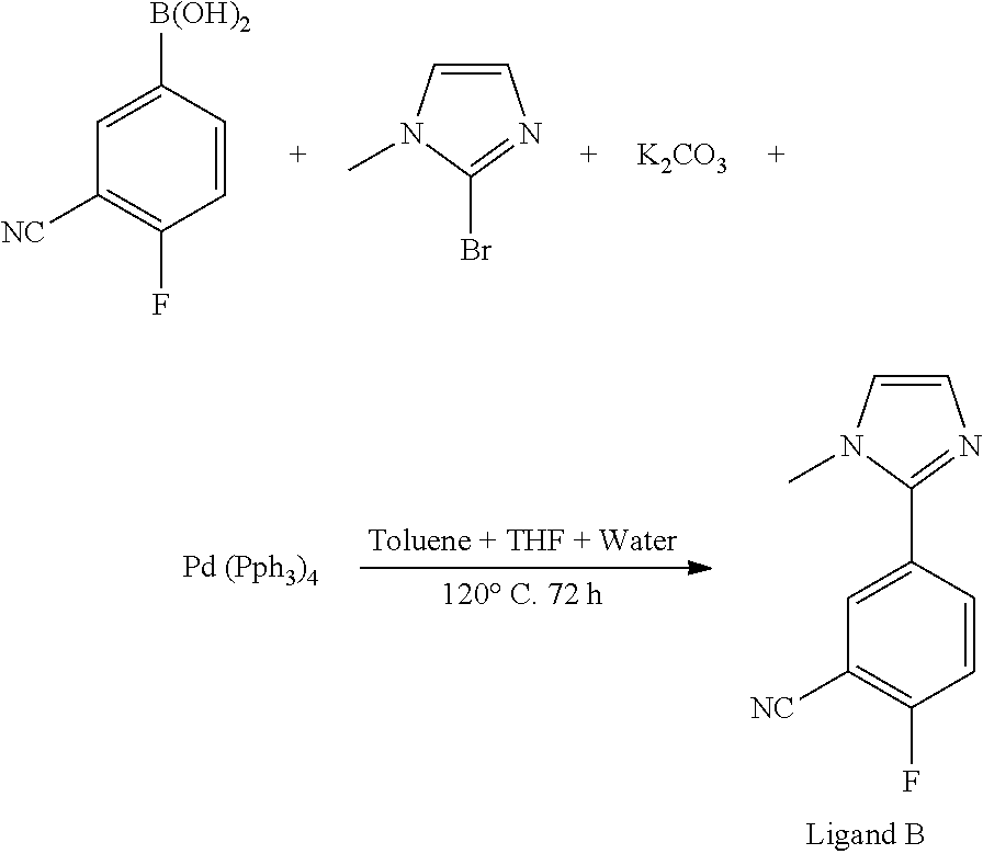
C1=CC([B(OH)2])=CC([NC])=C1F.C1=CN(C)C(Br)=N1.[K2CO3].C1=CN(C)C(C2=CC([NC])=C(F)C=C2)=N1.[Pd (Pph3)4]
